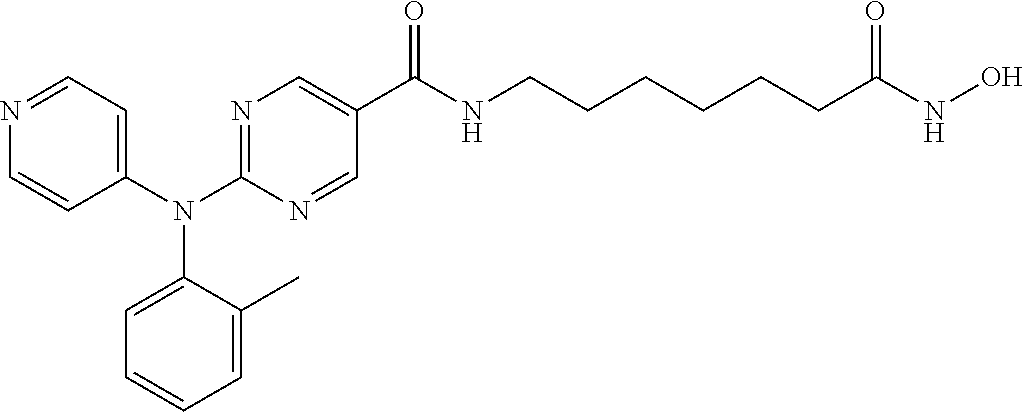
N1=CC=C(N(C2=NC=C(C(NCCCCCCC(=O)NO)=O)C=N2)C2=CC=CC=C2C)C=C1
